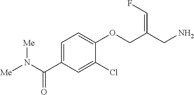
C1=C(C(N([Me])[Me])=O)C=C(Cl)C(OCC(CN)=CF)=C1
